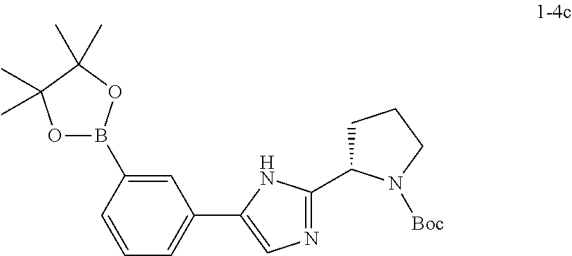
C1=CC=C(C2=CN=C(C3CCCN3[Boc])N2)C=C1B1OC(C)(C)C(C)(C)O1
